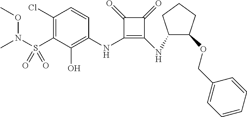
C1(Cl)=C(S(N(C)OC)(=O)=O)C(O)=C(NC2=C(NC3CCCC3OCC3=CC=CC=C3)C(=O)C2=O)C=C1
